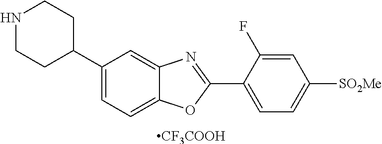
N1CCC(C2=CC=C3C(=C2)N=C(C2=CC=C([SO2Me])C=C2F)O3)CC1.[CF3COOH]
